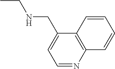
CCNCC1=CC=NC2=C1C=CC=C2
